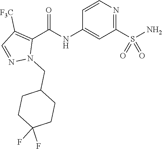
C1=CN=C(S(N)(=O)=O)C=C1NC(C1=C([F3C])C=NN1CC1CCC(F)(F)CC1)=O
